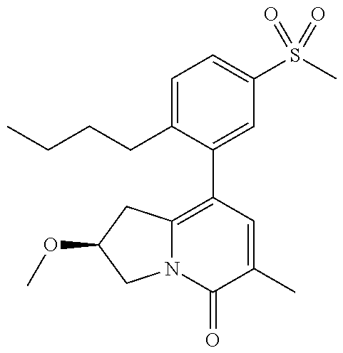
C(CC1=CC=C(S(C)(=O)=O)C=C1C1=C2N(C(=O)C(C)=C1)CC(OC)C2)CC
